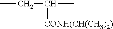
CCC(C)[CONH(CH(CH3)2)]
